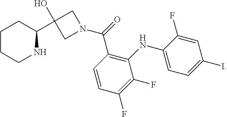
C1CCCNC1C1(O)CN(C(C2=C(NC3=CC=C(I)C=C3F)C(F)=C(F)C=C2)=O)C1
